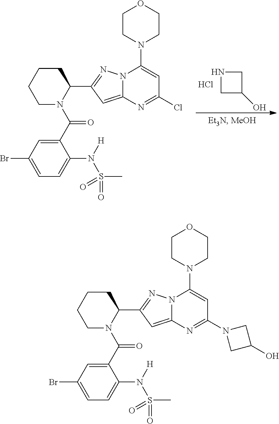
C12=CC(C3CCCCN3C(C3=CC(Br)=CC=C3N([H])S(C)(=O)=O)=O)=NN1C(N1CCOCC1)=CC(Cl)=N2.N1CC(O)C1.Cl.C12=CC(C3CCCCN3C(C3=CC(Br)=CC=C3N([H])S(C)(=O)=O)=O)=NN1C(N1CCOCC1)=CC(N1CC(O)C1)=N2
